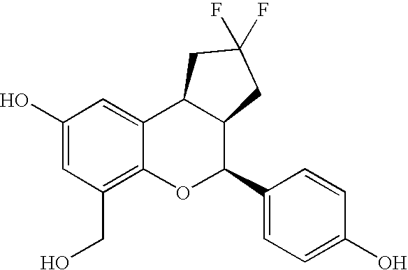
C1(O)=CC(CO)=C2C(=C1)C1C(C(C3=CC=C(O)C=C3)O2)CC(F)(F)C1
